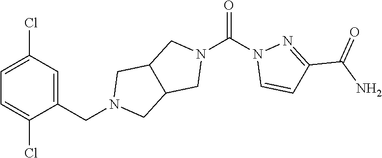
O=C(N1C=CC(C(N)=O)=N1)N1CC2C(C1)CN(CC1=CC(Cl)=CC=C1Cl)C2
